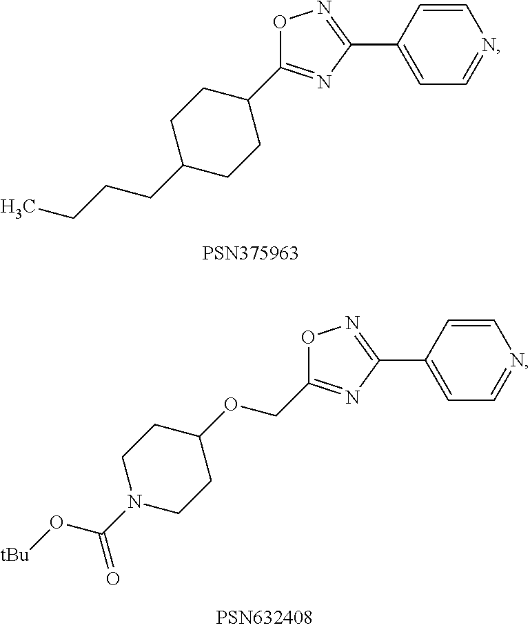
CCCCC1CCC(C2=NC(C3=CC=NC=C3)=NO2)CC1.[tBu]OC(N1CCC(OCC2=NC(C3=CC=NC=C3)=NO2)CC1)=O
